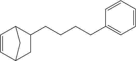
C1=CC2CC(CCCCC3=CC=CC=C3)C1C2
